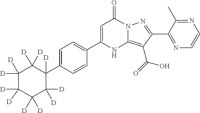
C1=C(C2=CC=C(C3([D])C([D])([D])C([D])([D])C([D])([D])C([D])([D])C3([D])[D])C=C2)NC2=C(C(O)=O)C(C3=NC=CN=C3C)=NN2C1=O
